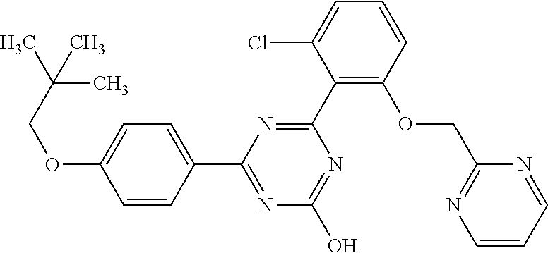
N1=C(O)N=C(C2=CC=C(OCC(C)(C)C)C=C2)N=C1C1=C(OCC2=NC=CC=N2)C=CC=C1Cl
